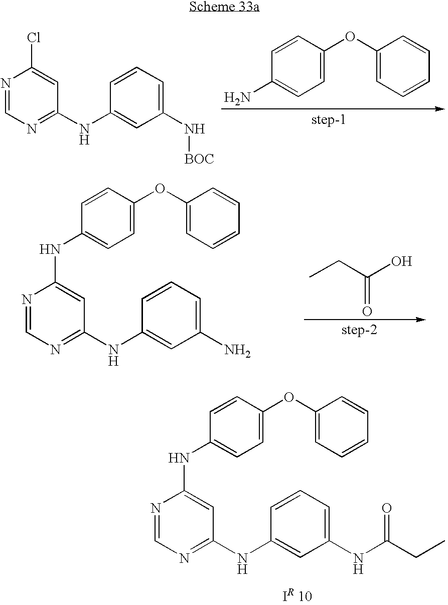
C1=C(OC2=CC=CC=C2)C=CC(NC2=CC(NC3=CC(NC(CC)=O)=CC=C3)=NC=N2)=C1.ClC1=CC(NC2=CC(N[BOC])=CC=C2)=NC=N1.C1=C(OC2=CC=CC=C2)C=CC(N)=C1.C(=O)(CC)O.C1=C(OC2=CC=CC=C2)C=CC(NC2=CC(NC3=CC(N)=CC=C3)=NC=N2)=C1
